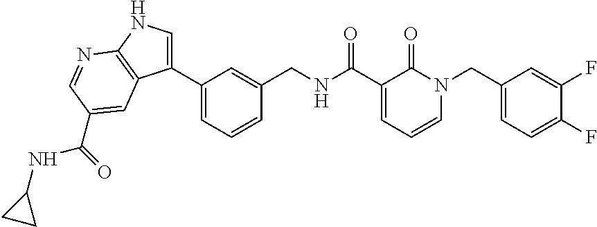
C1(C2=CNC3=C2C=C(C(=O)NC2CC2)C=N3)=CC=CC(CNC(C2=CC=CN(CC3=CC=C(F)C(F)=C3)C2=O)=O)=C1
